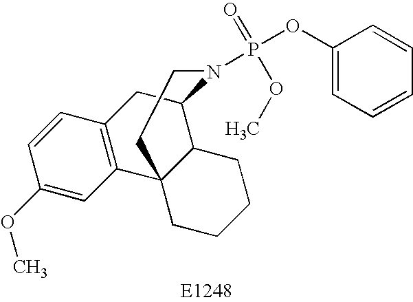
C1(OC)=CC2=C(C=C1)CC1C3C2(CCCC3)CCN1P(OC1=CC=CC=C1)(=O)OC
